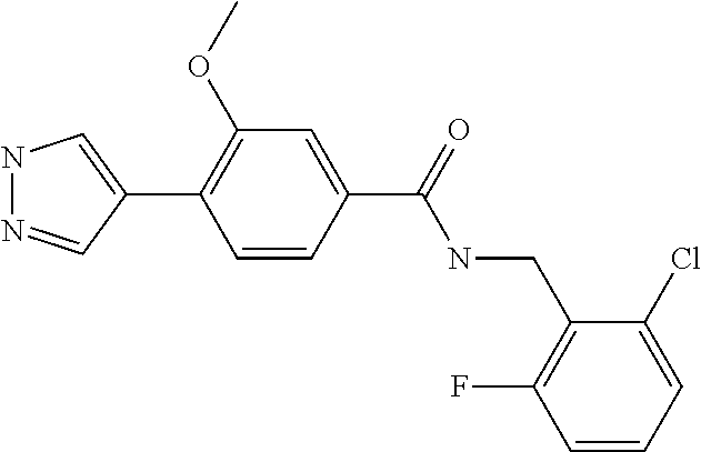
N1N=CC(C2=C(OC)C=C(C(NCC3=C(F)C=CC=C3Cl)=O)C=C2)=C1
